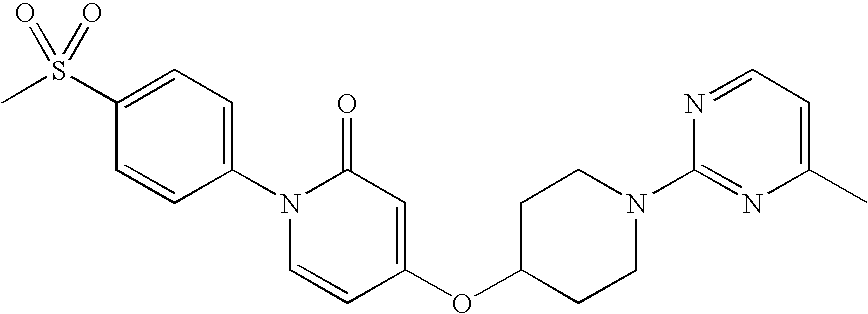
C1(S(C)(=O)=O)=CC=C(N2C=CC(OC3CCN(C4=NC(C)=CC=N4)CC3)=CC2=O)C=C1
